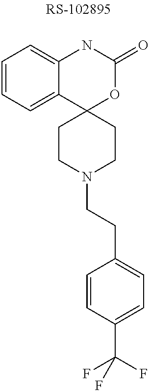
C1=CC=C2C(=C1)NC(=O)OC21CCN(CCC2=CC=C(C(F)(F)F)C=C2)CC1
